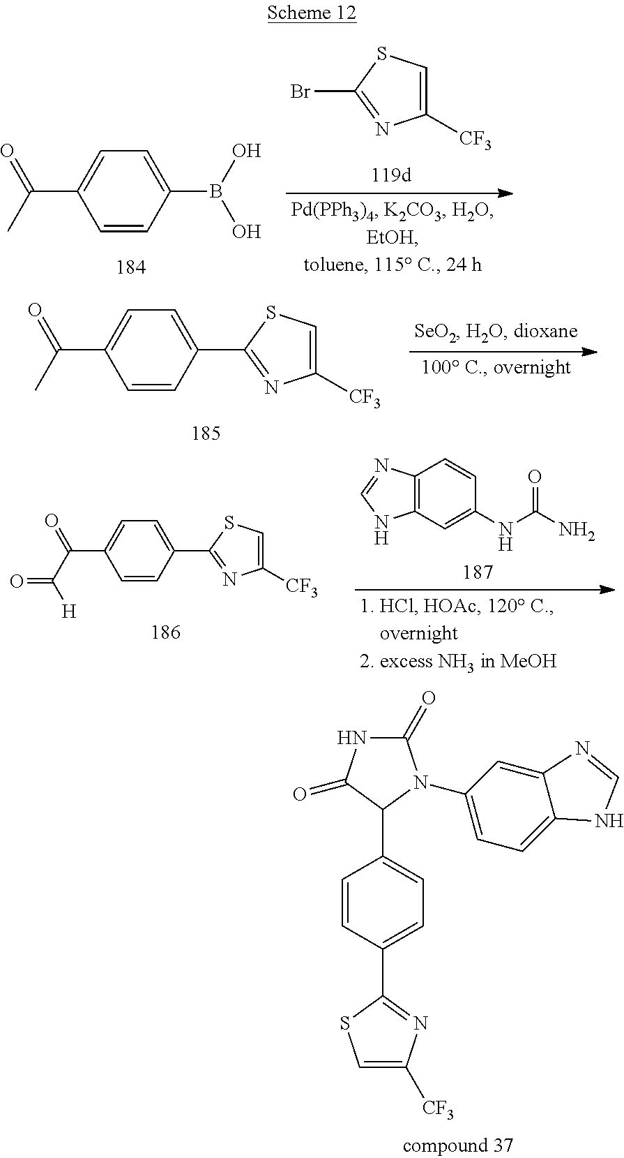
C1=CC(C2=NC([CF3])=CS2)=CC=C1C1N(C2=CC=C3C(=C2)N=CN3)C(=O)NC1=O.C1=CC(B(O)O)=CC=C1C(=O)C.C1([CF3])=CSC(Br)=N1.C1=CC(C2=NC([CF3])=CS2)=CC=C1C(=O)C.C1=CC(C2=NC([CF3])=CS2)=CC=C1C(=O)C(=O)[H].C12=C(C=C(NC(=O)N)C=C1)NC=N2
